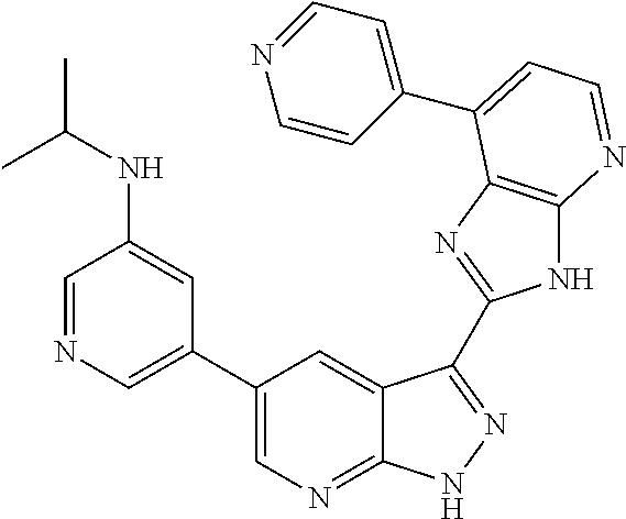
C1=NC=C(C2=CN=C3C(=C2)C(C2=NC4=C(N2)N=CC=C4C2=CC=NC=C2)=NN3)C=C1NC(C)C
